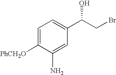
C1=C([PhCH2O])C(N)=CC(C(O)CBr)=C1
